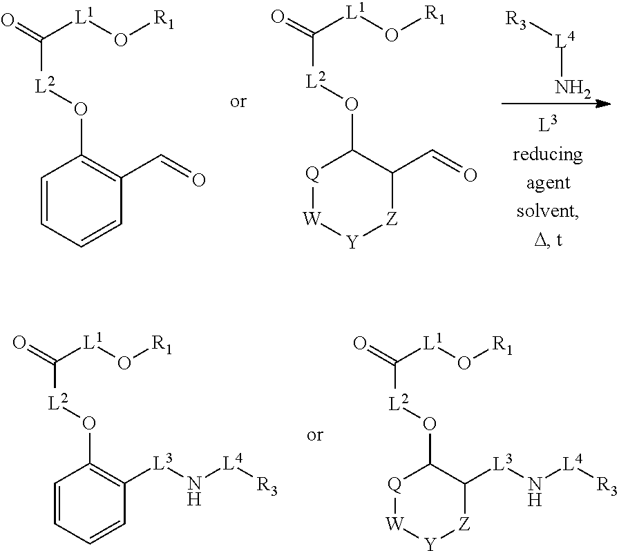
[R3][L4]N.[Q]1[W][Y][Z]C(C=O)C1O[L2]C([L1]O[R1])=O.C1=CC=CC(C=O)=C1O[L2]C([L1]O[R1])=O.[Q]1[W][Y][Z]C([L3]N[L4][R3])C1O[L2]C([L1]O[R1])=O.C1=CC=CC([L3]N[L4][R3])=C1O[L2]C([L1]O[R1])=O
